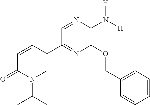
C1=CC(C2=NC(OCC3=CC=CC=C3)=C(N([H])[H])N=C2)=CN(C(C)C)C1=O
